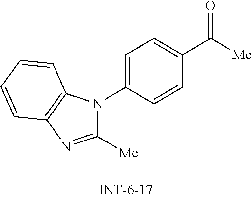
C1([Me])=NC2=C(N1C1=CC=C(C([Me])=O)C=C1)C=CC=C2
